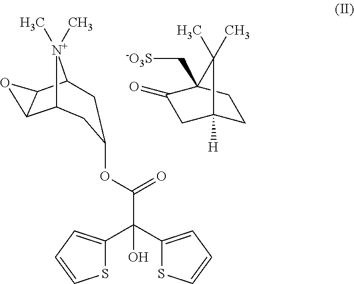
C1C2([H])CC(=O)C(C[-O3S])(C1)C2(C)C.C1C(OC(C(O)(C2=CC=CS2)C2=CC=CS2)=O)CC2C3OC3C1[N+]2(C)C
